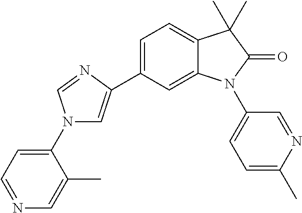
C1=C(C2=CN(C3=CC=NC=C3C)C=N2)C=C2C(=C1)C(C)(C)C(=O)N2C1=CC=C(C)N=C1
